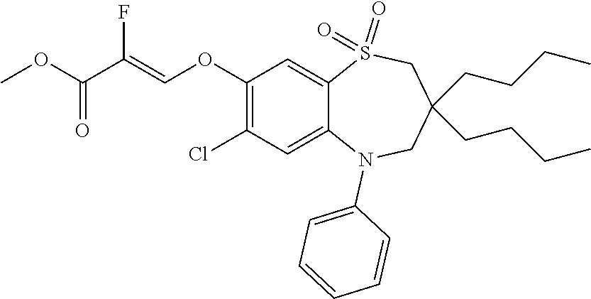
C1=CC=C(N2C3=CC(Cl)=C(OC=C(C(=O)OC)F)C=C3S(=O)(=O)CC(CCCC)(CCCC)C2)C=C1
